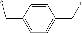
C1=C(C*)C=CC(C*)=C1
